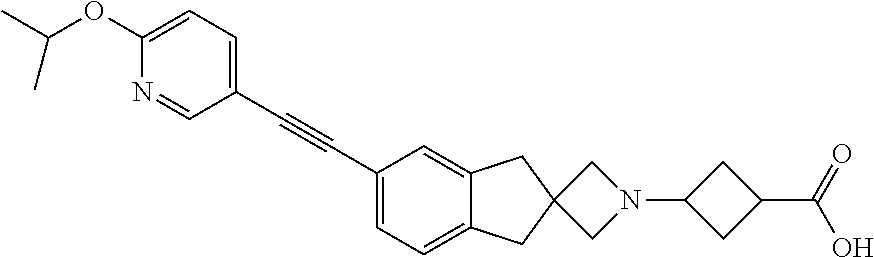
C1(C#CC2=CC=C3C(=C2)CC2(C3)CN(C3CC(C(=O)O)C3)C2)=CC=C(OC(C)C)N=C1
